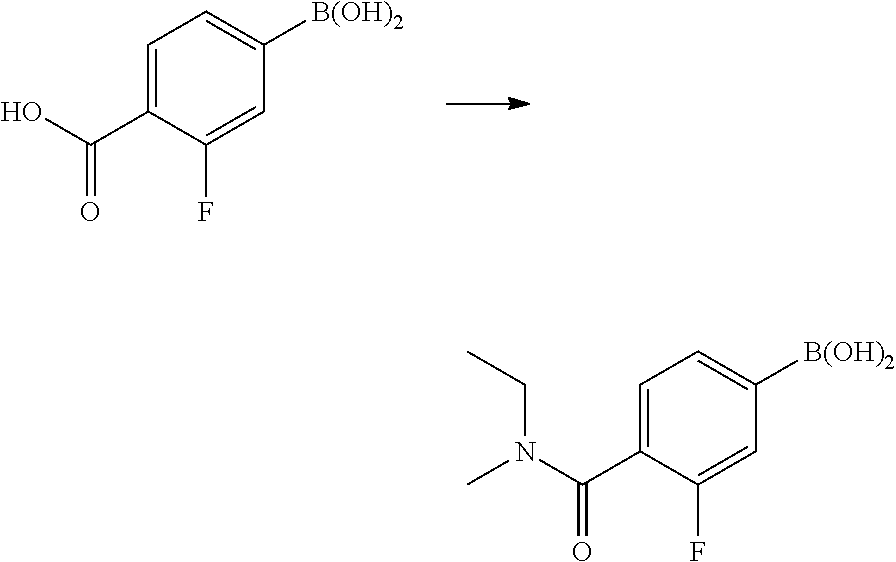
[B(OH)2]C1=CC=C(C(O)=O)C(F)=C1.[B(OH)2]C1=CC=C(C(N(C)CC)=O)C(F)=C1
